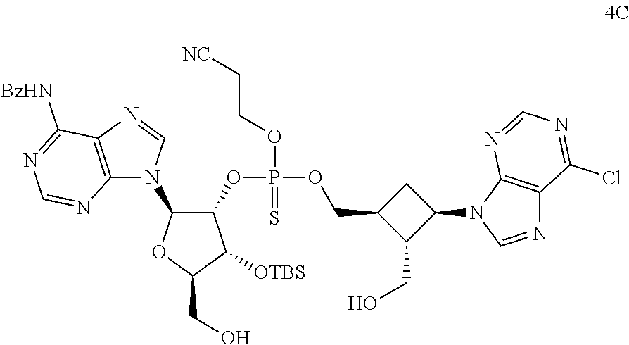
C1(OP(OCC2C(CO)C(N3C=NC4=C3N=CN=C4Cl)C2)(OCC[NC])=S)C(N2C3=C(N=C2)C([BzHN])=NC=N3)OC(CO)C1[OTBS]
